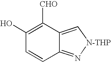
C12=N[N-THP]C=C1C([CHO])=C(O)C=C2
